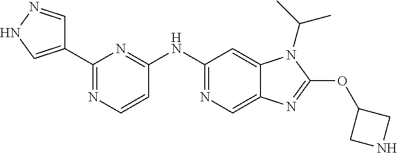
C1(NC2=NC(C3=CNN=C3)=NC=C2)=NC=C2C(=C1)N(C(C)C)C(OC1CNC1)=N2
